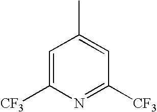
[CF3]C1=CC(C)=CC([CF3])=N1
